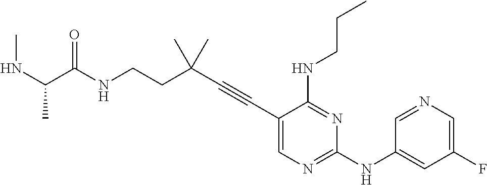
N(CCC(C#CC1=CN=C(NC2=CC(F)=CN=C2)N=C1NCCC)(C)C)C(=O)C(NC)C
